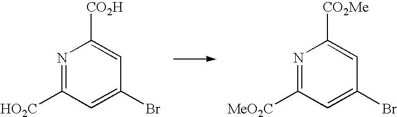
N1=C([HO2C])C=C(Br)C=C1[CO2H].N1=C([MeO2C])C=C(Br)C=C1[CO2Me]
